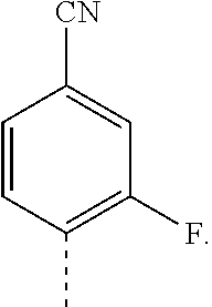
C1=CC(C)=C(F)C=C1[CN]
